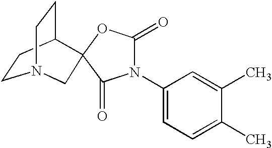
C1CC2CCN1CC21OC(=O)N(C2=CC=C(C)C(C)=C2)C1=O
